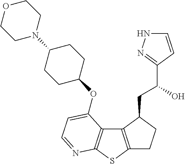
C12=C(SC3=C1C(OC1CCC(N4CCOCC4)CC1)=CC=N3)CCC2CC(C1=NNC=C1)O
